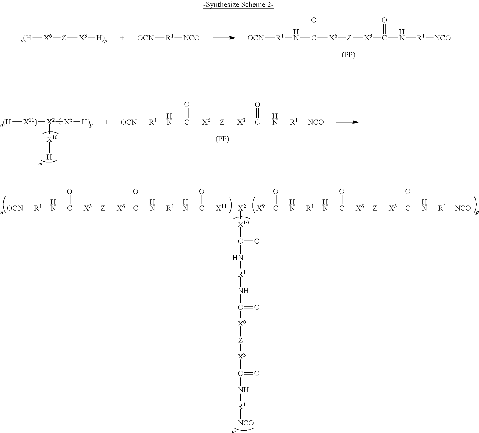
[OCN][R1]NC(=O)[X6][Z][X3]C(=O)N[R1][NCO].[(PP)].[n(H][X6][Z][X3][H)p].[OCN][R1][NCO].[OCN][R1]NC(=O)[X6][Z][X3]C(=O)N[R1][NCO].[(PP)].[n(H][X11)][X2]([X6][H)p])[X10][H].[OCN][R1]NC(=O)[X3][Z][X6]C(=O)N[R1]NC(=O)[X11][X2]([X9]C(=O)N[R1]NC(=O)[X6][Z][X3]C(=O)N[R1][NCO])[X10]C(=O)N[R1]NC(=O)[X6][Z][X3]C(=O)N[R1][NCO]
